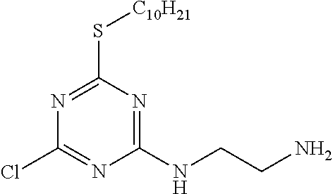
N1=C(S[C10H21])N=C(NCCN)N=C1Cl
